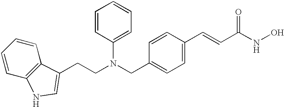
C(C1=CC=C(C=CC(NO)=O)C=C1)N(CCC1=CNC2=C1C=CC=C2)C1=CC=CC=C1
